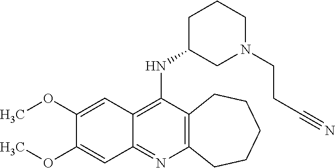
C12=C(N=C3C(=C1NC1CN(CCC#N)CCC1)C=C(OC)C(OC)=C3)CCCCC2
